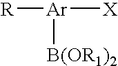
[R][Ar]([X])[B(OR1)2]
